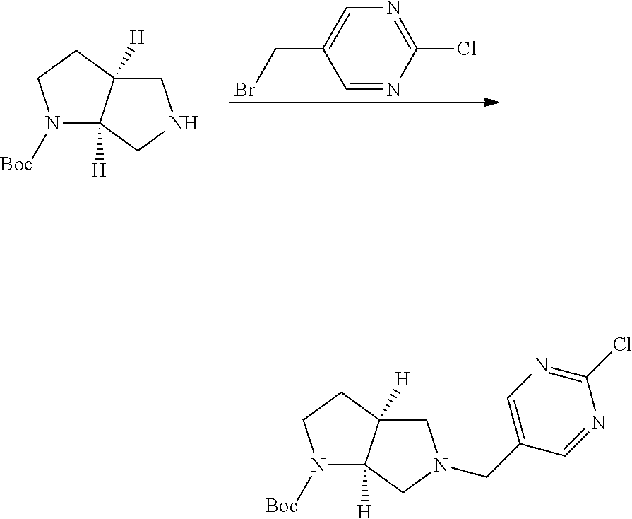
N1([Boc])C2([H])C([H])(CC1)CNC2.C1=NC(Cl)=NC=C1CBr.N1([Boc])C2([H])C([H])(CC1)CN(CC1=CN=C(Cl)N=C1)C2
